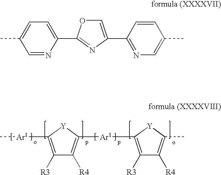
C[Ar1]C1=C([R3])C([R4])=C([Ar1]C2=C([R3])C([R4])=C(C)[Y]2)[Y]1.CC1=CC=C(C2=NC(C3=NC=C(C)C=C3)=CO2)N=C1
